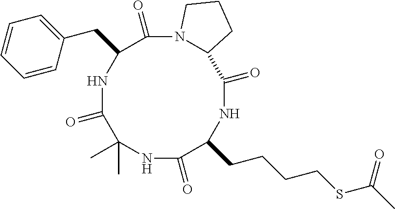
N1C(=O)C(CCCCSC(C)=O)NC(=O)C2N(C(=O)C(CC3=CC=CC=C3)NC(=O)C1(C)C)CCC2
